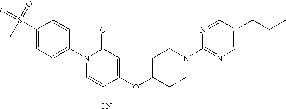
C1(S(C)(=O)=O)=CC=C(N2C=C([CN])C(OC3CCN(C4=NC=C(CCC)C=N4)CC3)=CC2=O)C=C1
